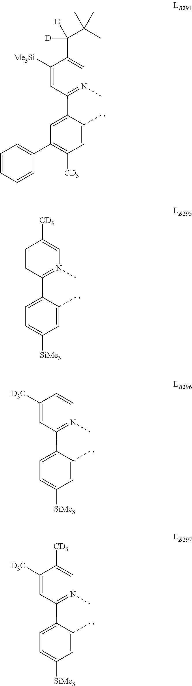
C1(C(C(C)(C)C)([D])[D])=CN(C)=C(C2=CC(C3=CC=CC=C3)=C([CD3])C=C2C)C=C1[Me3Si].C1([CD3])=CN(C)=C(C2=CC=C([SiMe3])C=C2C)C=C1.C1=CN(C)=C(C2=CC=C([SiMe3])C=C2C)C=C1[D3C].C1([CD3])=CN(C)=C(C2=CC=C([SiMe3])C=C2C)C=C1[D3C]
